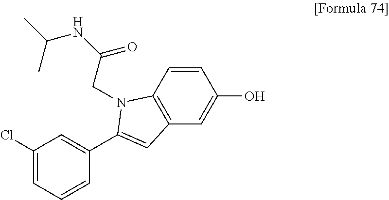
C1=CC2=C(C=C1O)C=C(C1=CC(Cl)=CC=C1)N2CC(NC(C)C)=O
